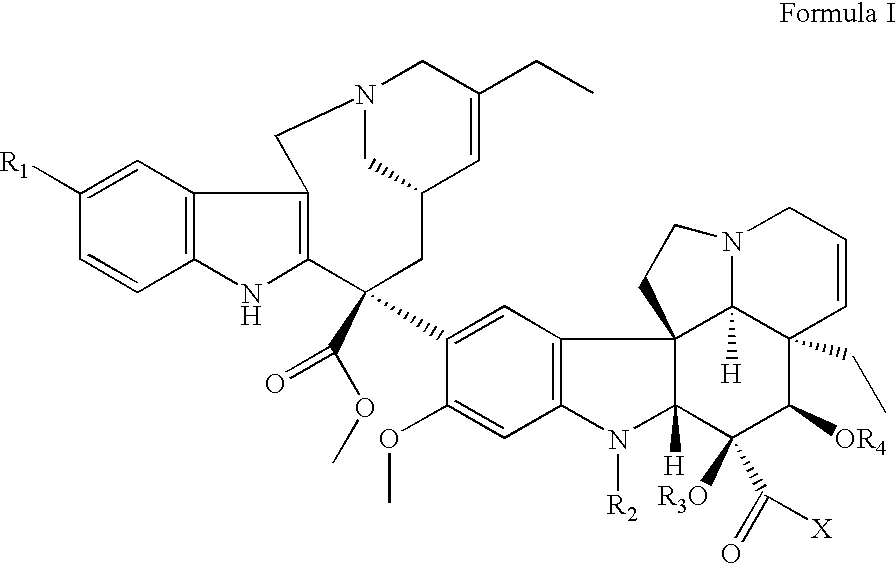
C1=C([R1])C=CC2=C1C1=C(N2)C(C(OC)=O)(C2=CC3=C(C=C2OC)N([R2])C2([H])C34C3([H])C(CC)(C([OR4])C2([R3O])C(=O)[X])C=CCN3CC4)CC2CN(C1)CC(CC)=C2
